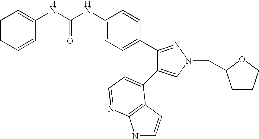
C(NC1=CC=C(C2=NN(CC3CCCO3)C=C2C2=CC=NC3=C2C=CN3)C=C1)(=O)NC1=CC=CC=C1
